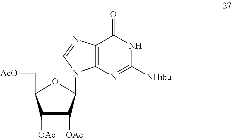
C1([OAc])C([OAc])C(N2C3=C(C(=O)NC([NHibu])=N3)N=C2)OC1C[AcO]
